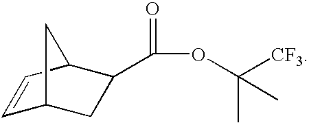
C1=CC2C(C(OC([CF3])(C)C)=O)CC1C2
